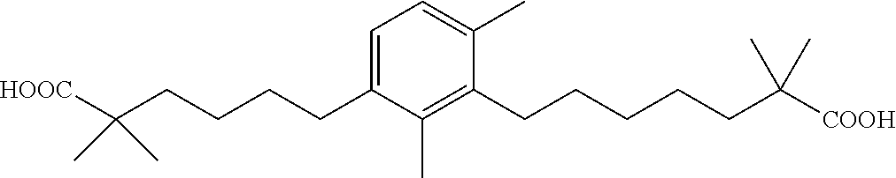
C1(CCCCC(C)(C)[HOOC])=CC=C(C)C(CCCCCC(C)(C)[COOH])=C1C
